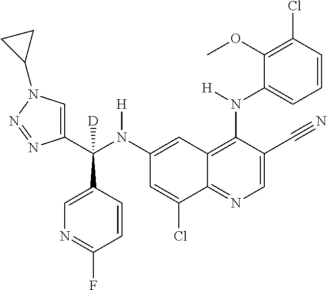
C1(N(C(C2=CN(C3CC3)N=N2)(C2=CN=C(F)C=C2)[D])[H])=CC2=C(N(C3=CC=CC(Cl)=C3OC)[H])C(C#N)=CN=C2C(Cl)=C1
